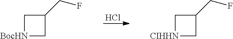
Cl.C1[CIHHN]CC1CF.C1[BocHN]CC1CF
